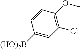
C1([(HO)2B])=CC(Cl)=C(OC)C=C1
